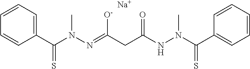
C1=CC=C(C(N(N=C(CC(NN(C(C2=CC=CC=C2)=S)C)=O)[O-])C)=S)C=C1.[Na]
